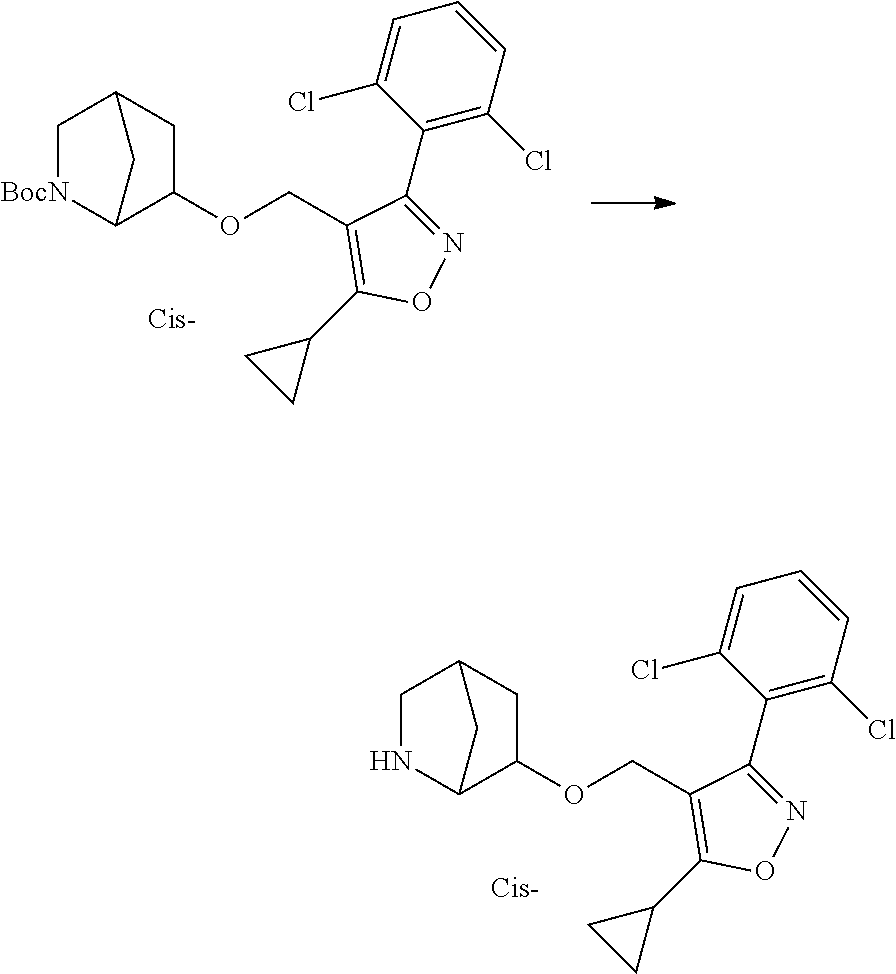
O(CC1=C(C2CC2)ON=C1C1=C(Cl)C=CC=C1Cl)C1CC2CNC1C2.O(CC1=C(C2CC2)ON=C1C1=C(Cl)C=CC=C1Cl)C1CC2C[BocN]C1C2
